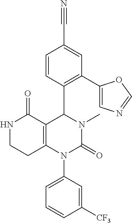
N1CCC2=C(C1=O)C(C1=C(C3=CN=CO3)C=C(C#N)C=C1)N(C)C(=O)N2C1=CC=CC([CF3])=C1
